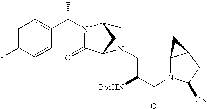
C1=C(F)C=CC(C(N2C(=O)C3CC2CN3CC(C(N2C3C(CC2[CN])C3)=O)[BocHN])C)=C1
